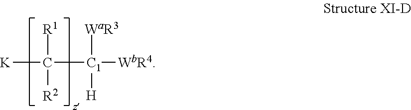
[K]C([R1])([R2])[C1]([WbR4])([WaR3])[H]
